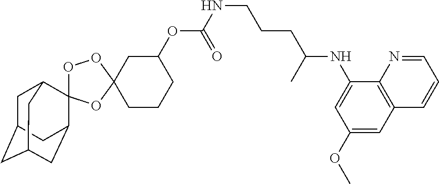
C1C2CC3CC(C4(C1C3)OOC1(O4)CC(OC(NCCCC(NC3=CC(OC)=CC4=C3N=CC=C4)C)=O)CCC1)C2
